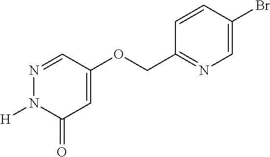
N1=CC(OCC2=NC=C(Br)C=C2)=CC(=O)N1[H]
